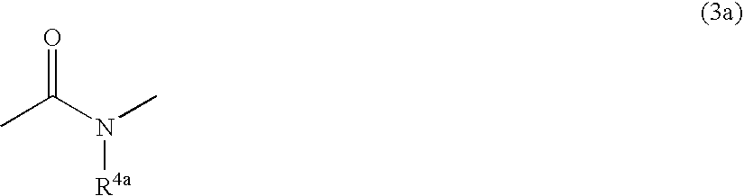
CC(N(C)[R4a])=O
